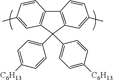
C12=C(C=C(C)C=C1)C(C1=CC=C([C6H13])C=C1)(C1=CC=C([C6H13])C=C1)C1=C2C=CC(C)=C1
